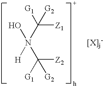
C([G1])([G2])([Z2])N([H])(C([Z1])([G2])[G1])O
